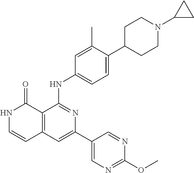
C12=C(C=C(C3=CN=C(OC)N=C3)N=C1NC1=CC=C(C3CCN(C4CC4)CC3)C(C)=C1)C=CNC2=O
